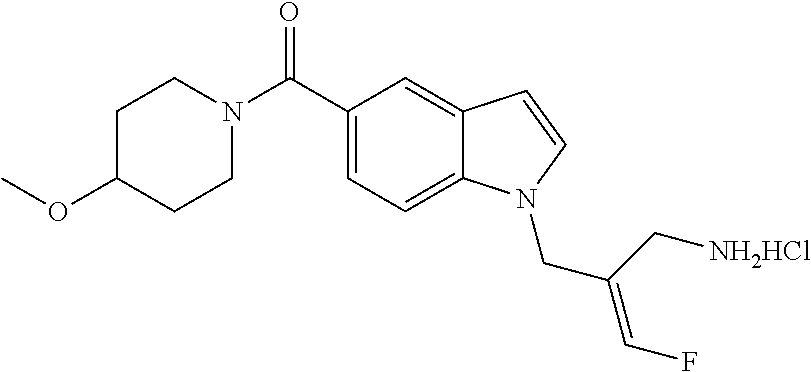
C1C(OC)CCN(C(C2=CC=C3C(=C2)C=CN3CC(C[NH2HCl])=CF)=O)C1
